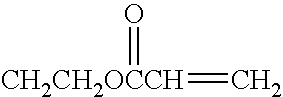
[CH2CH2OCCH](=C)=O
